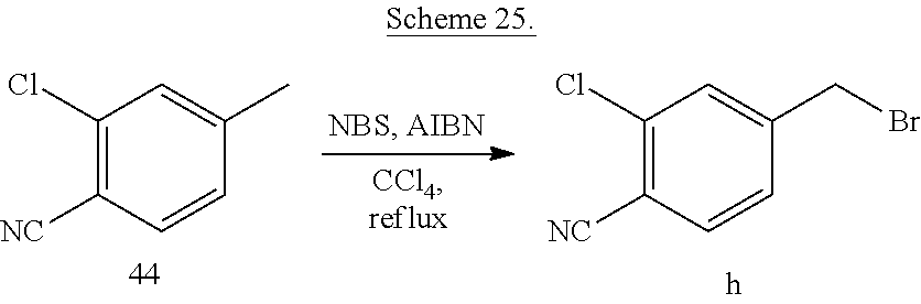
C1(Cl)=C([NC])C=CC(C)=C1.C1(Cl)=C([NC])C=CC(CBr)=C1
